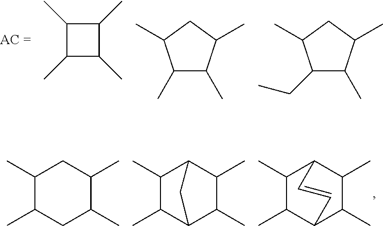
C1(C)C(C)C(C)C1C.C1(C)C(C)C(C)CC1C.C1(CC)C(C)C(C)CC1C.C1(C)C(C)CC(C)C(C)C1.C1(C)C(C)C2C(C)C(C)C1C2.C1(C)C(C)C2C(C)C(C)C1C=C2
